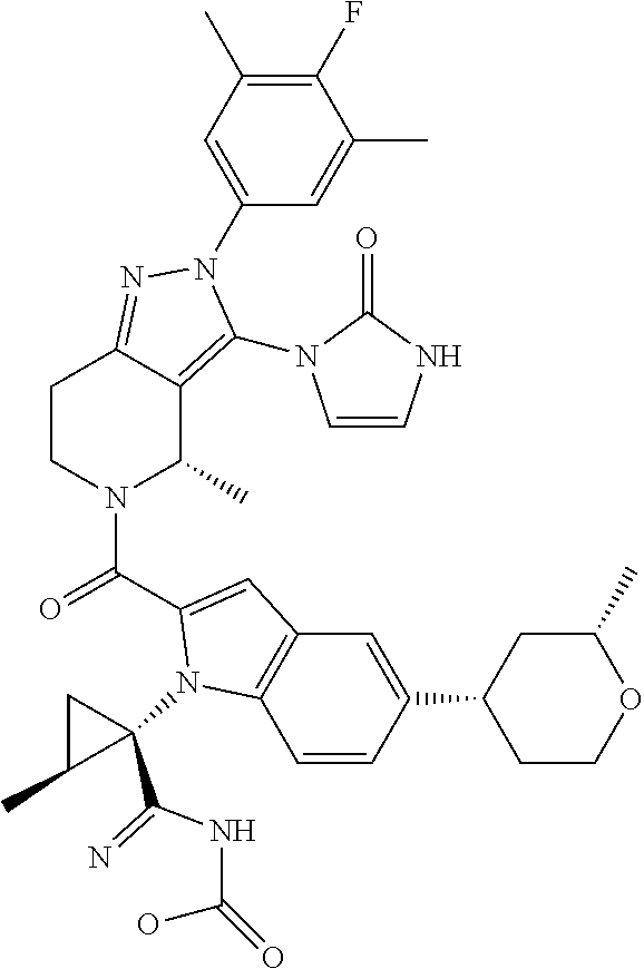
C1(F)=C(C)C=C(N2C(N3C=CNC3=O)=C3C(C)N(C(=O)C4=CC5=C(C=CC(C6CCOC(C)C6)=C5)N4C4(C(NC(=O)O)=N)CC4C)CCC3=N2)C=C1C
